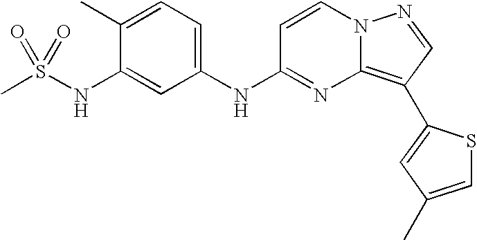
C1(C)=CC=C(NC2=NC3=C(C4=CC(C)=CS4)C=NN3C=C2)C=C1NS(C)(=O)=O
